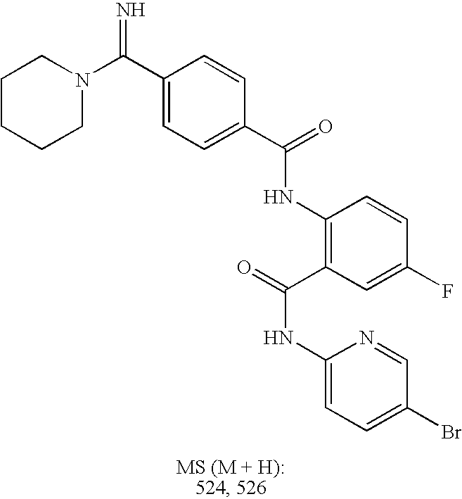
C1(C(N2CCCCC2)=N)=CC=C(C(=O)NC2=C(C(=O)NC3=CC=C(Br)C=N3)C=C(F)C=C2)C=C1
